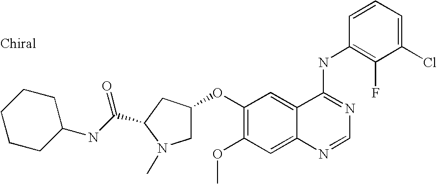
C1(Cl)=CC=CC(NC2=NC=NC3=CC(OC)=C(OC4CN(C)C(C(NC5CCCCC5)=O)C4)C=C23)=C1F
